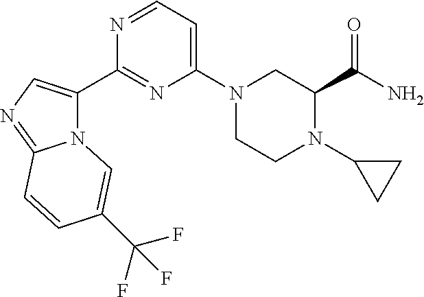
N12C(C3=NC(N4CCN(C5CC5)C(C(=O)N)C4)=CC=N3)=CN=C1C=CC(C(F)(F)F)=C2
